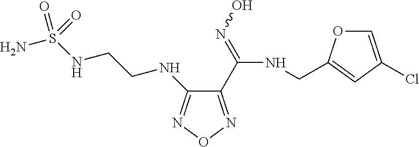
C1(NCCNS(N)(=O)=O)=NON=C1C(NCC1=CC(Cl)=CO1)=NO
